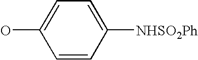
C1=CC([NHSO2Ph])=CC=C1O
